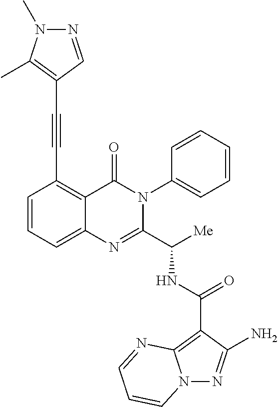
N(C(C1=NC2=CC=CC(C#CC3=C(C)N(C)N=C3)=C2C(=O)N1C1=CC=CC=C1)[Me])C(C1=C2N(N=C1N)C=CC=N2)=O
